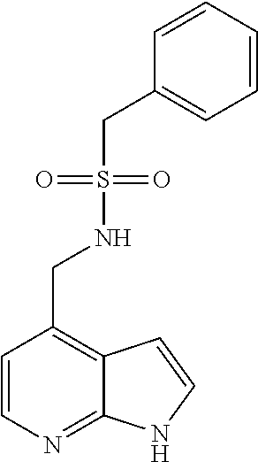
C1=CN=C2C(=C1CNS(=O)(=O)CC1=CC=CC=C1)C=CN2
